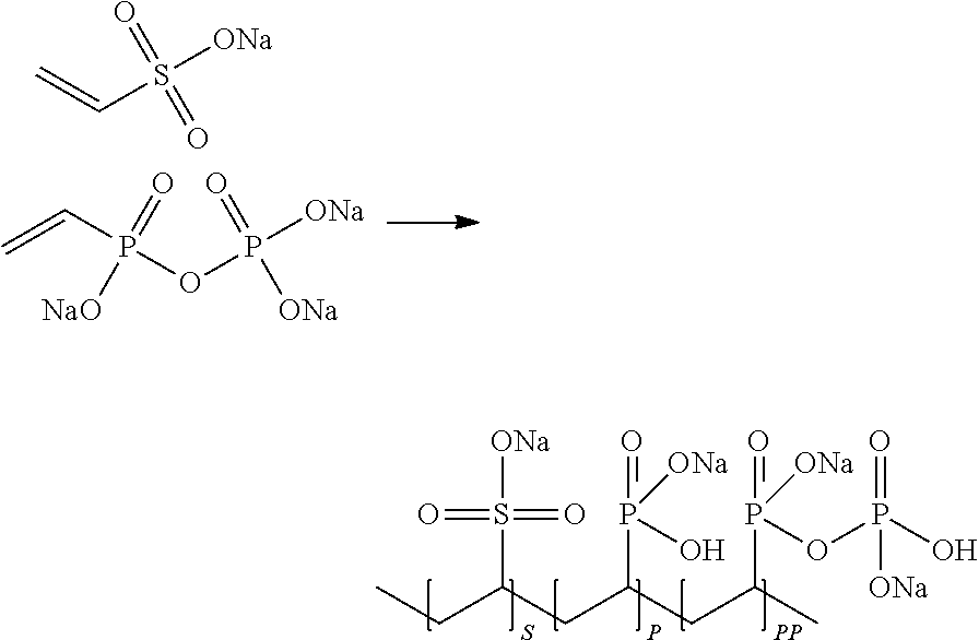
CCC(CC(CC(C)P(OP(O)(=O)[ONa])(=O)[ONa])P(=O)(O)[ONa])S([ONa])(=O)=O.C=CP(OP([ONa])(=O)[ONa])(=O)[NaO].C=CS([ONa])(=O)=O
